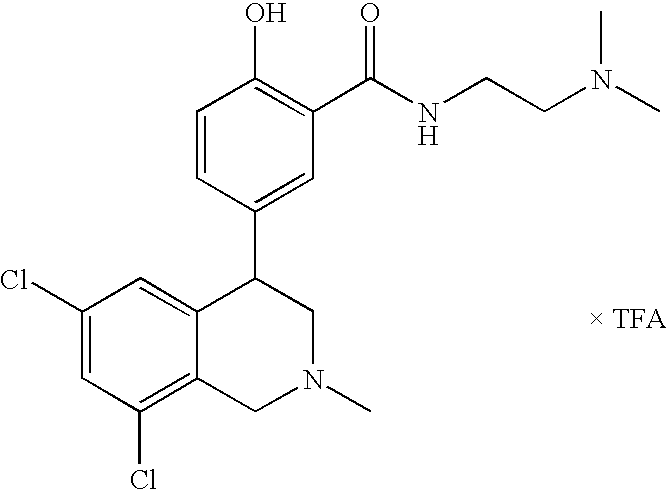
[ TFA].C1(Cl)=CC(Cl)=C2C(=C1)C(C1=CC(C(NCCN(C)C)=O)=C(O)C=C1)CN(C)C2
